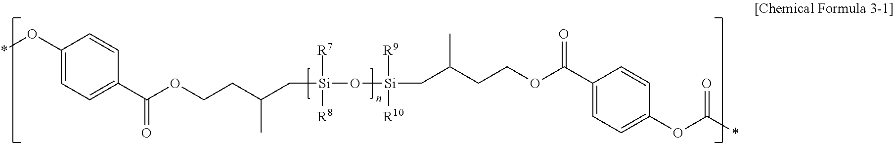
C1(O*)=CC=C(C(OCCC(C[Si](O[Si](CC(CCOC(C2=CC=C(OC(*)=O)C=C2)=O)C)([R9])[R10])([R7])[R8])C)=O)C=C1
